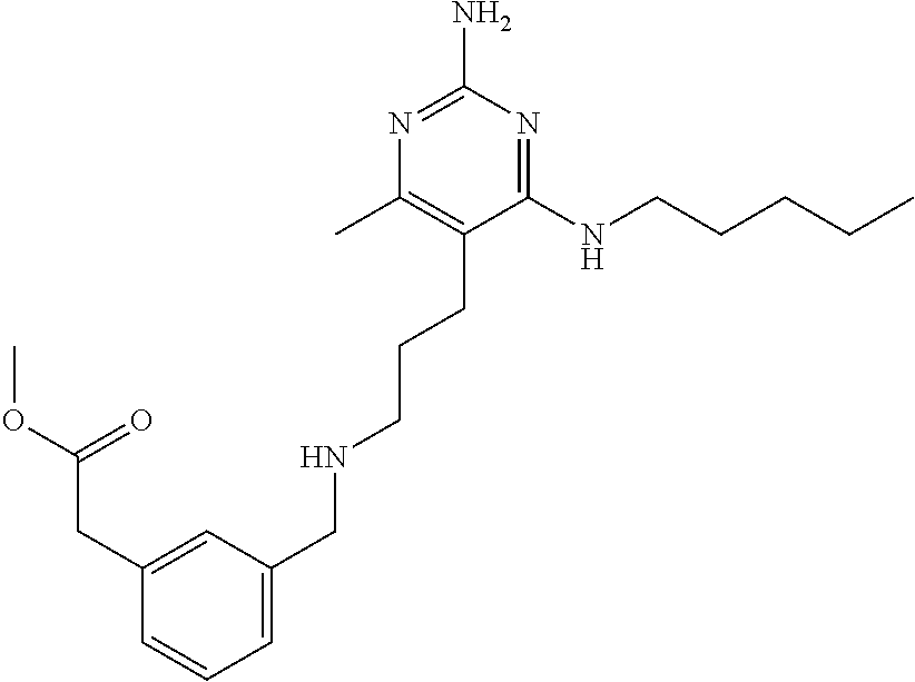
C1=C(CNCCCC2=C(C)N=C(N)N=C2NCCCCC)C=C(CC(OC)=O)C=C1
